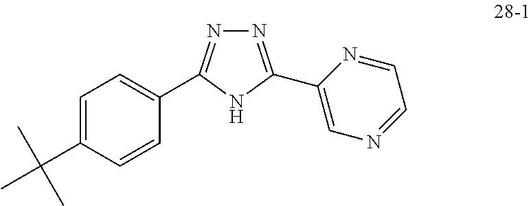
N1=C(C2=CN=CC=N2)NC(C2=CC=C(C(C)(C)C)C=C2)=N1
